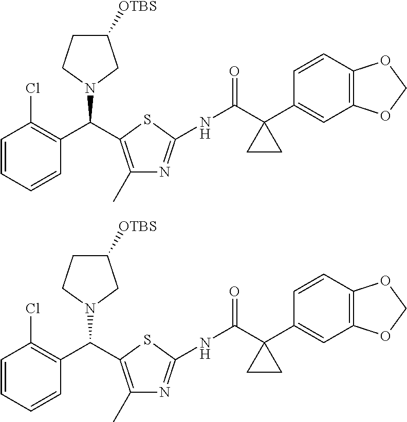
C1=CC=CC(C(C2=C(C)N=C(NC(C3(C4=CC5=C(C=C4)OCO5)CC3)=O)S2)N2CC([OTBS])CC2)=C1Cl.C1=CC=CC(C(C2=C(C)N=C(NC(C3(C4=CC5=C(C=C4)OCO5)CC3)=O)S2)N2CC([OTBS])CC2)=C1Cl
